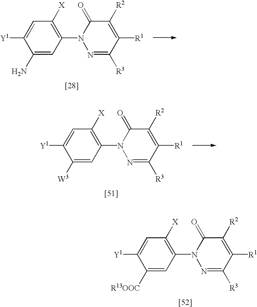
C1(N)=CC(N2N=C([R3])C([R1])=C([R2])C2=O)=C([X])C=C1[Y1].C1([W3])=CC(N2N=C([R3])C([R1])=C([R2])C2=O)=C([X])C=C1[Y1].C1([R13OOC])=CC(N2N=C([R3])C([R1])=C([R2])C2=O)=C([X])C=C1[Y1]
